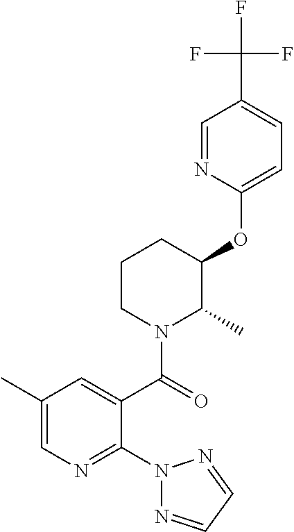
C1(C)=CN=C(N2N=CC=N2)C(C(=O)N2C(C)C(OC3=CC=C(C(F)(F)F)C=N3)CCC2)=C1
